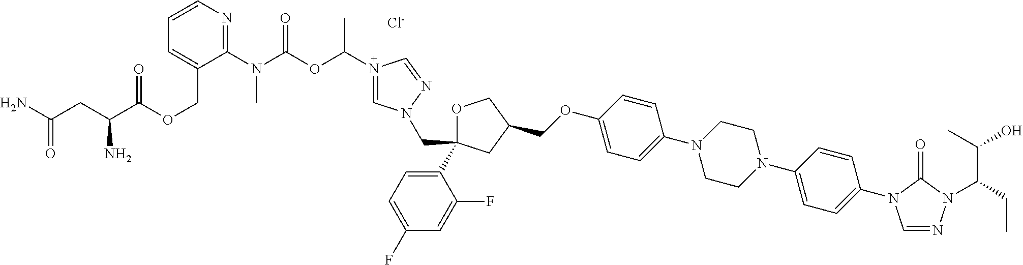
[Cl-].C1OC(C2=CC=C(F)C=C2F)(CN2C=N(C(OC(N(C3=NC=CC=C3COC(C(CC(N)=O)N)=O)C)=O)C)C=N2)CC1COC1=CC=C(N2CCN(C3=CC=C(N4C=NN(C(CC)C(C)O)C4=O)C=C3)CC2)C=C1
